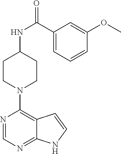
C1(C(NC2CCN(C3=C4C(=NC=N3)NC=C4)CC2)=O)=CC=CC(OC)=C1
